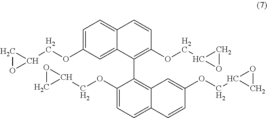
C1OC1COC1=CC=C2C(=C1)C(C1=C3C(=CC=C1OCC1CO1)C=CC(OCC1OC1)=C3)=C(OCC1OC1)C=C2
